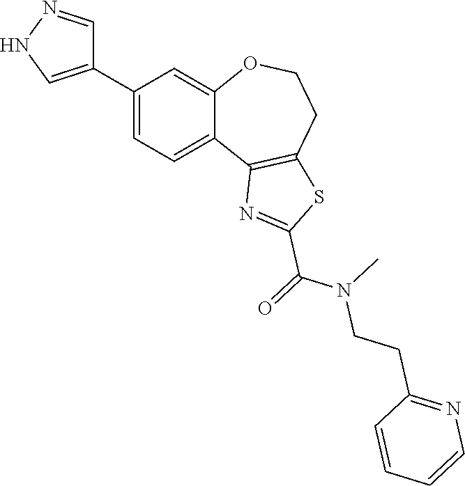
C1(C2=CNN=C2)=CC=C2C(=C1)OCCC1=C2N=C(C(=O)N(C)CCC2=NC=CC=C2)S1
